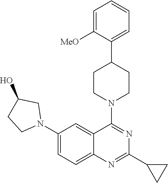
C1=C([MeO])C(C2CCN(C3=NC(C4CC4)=NC4=CC=C(N5CC(O)CC5)C=C43)CC2)=CC=C1
